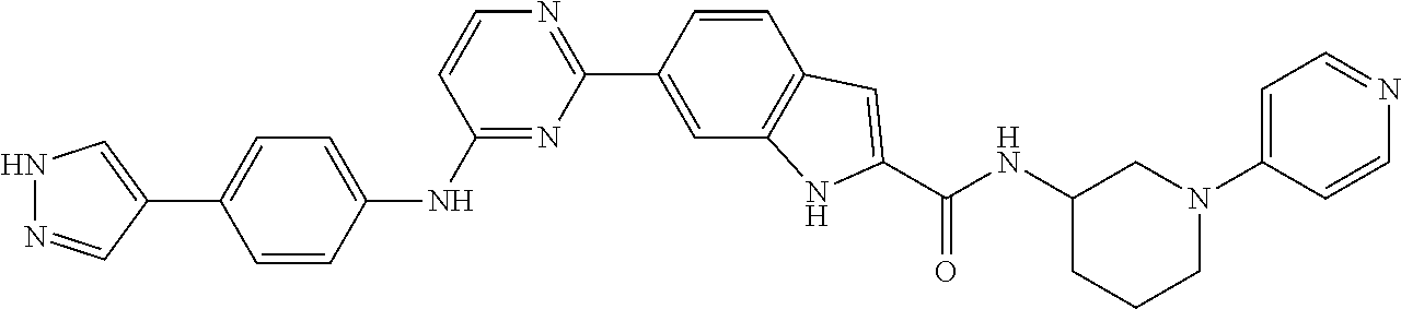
C1=CC(NC2=NC(C3=CC4=C(C=C3)C=C(C(NC3CCCN(C5=CC=NC=C5)C3)=O)N4)=NC=C2)=CC=C1C1=CNN=C1
